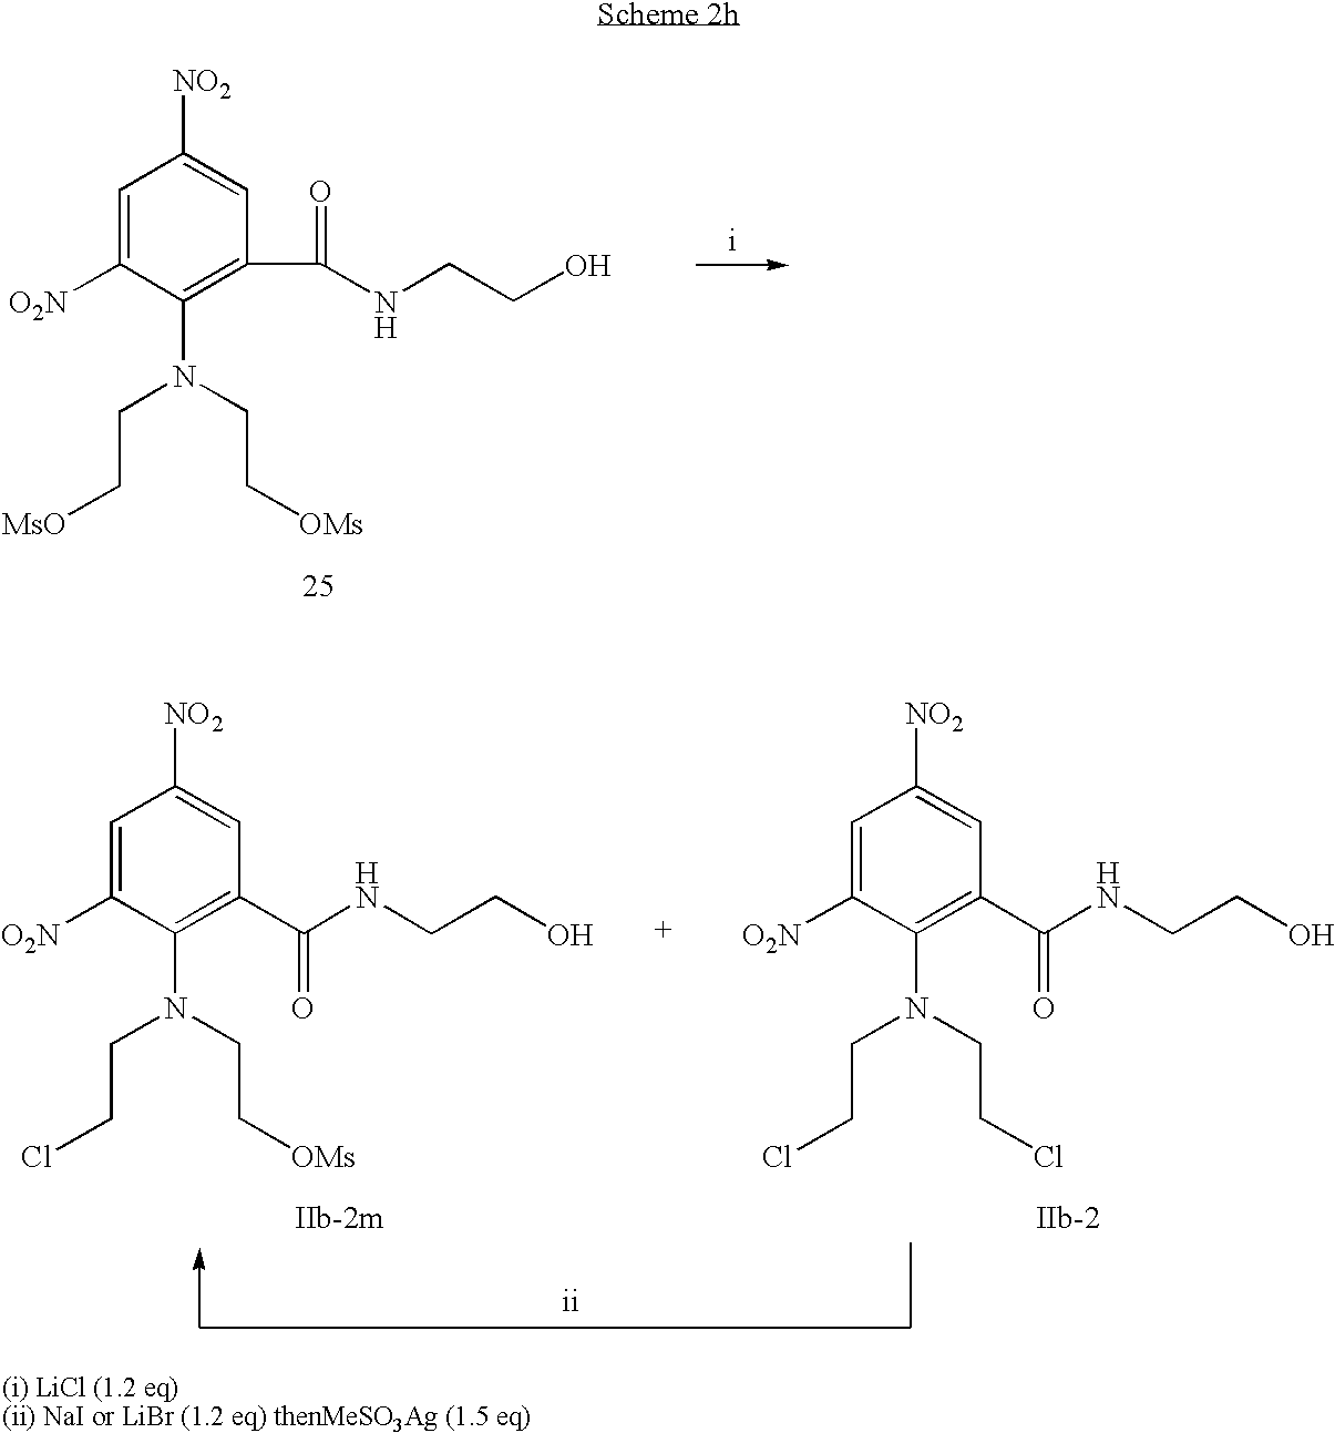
C1=C([O2N])C(N(CC[OMs])CC[MsO])=C(C(=O)NCCO)C=C1[NO2].C1=C([O2N])C(N(CC[OMs])CCCl)=C(C(NCCO)=O)C=C1[NO2].C1=C([O2N])C(N(CCCl)CCCl)=C(C(NCCO)=O)C=C1[NO2]
